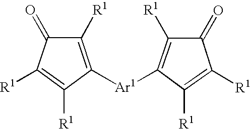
C1([R1])=C([R1])C([Ar1]C2=C([R1])C(=O)C([R1])=C2[R1])=C([R1])C1=O
